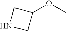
N1CC(OC)C1
